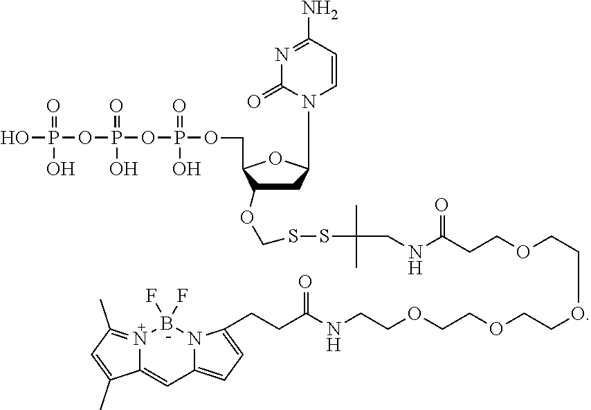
C1C(OCSSC(CNC(CCOCCOCCOCCOCCNC(=O)CCC2=CC=C3C=C4N(=C(C)C=C4C)B(F)(F)N32)=O)(C)C)C(COP(OP(OP(O)(=O)O)(=O)O)(=O)O)OC1N1C(=O)N=C(N)C=C1
